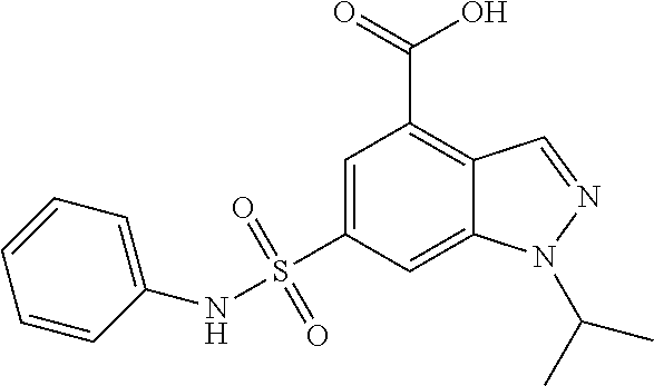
C1=C(S(=O)(=O)NC2=CC=CC=C2)C=C2C(=C1C(O)=O)C=NN2C(C)C
